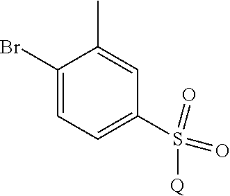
C1(Br)=CC=C(S(=O)(=O)[Q])C=C1C
